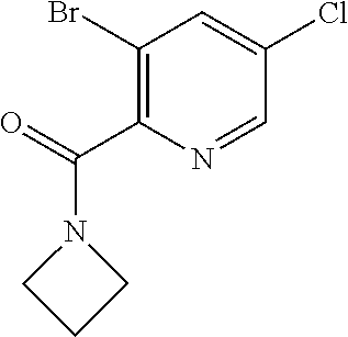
C1(Br)=C(C(=O)N2CCC2)N=CC(Cl)=C1
